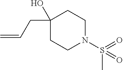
C1(CC=C)(O)CCN(S(C)(=O)=O)CC1
